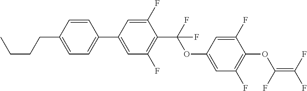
C1=C(CCCC)C=CC(C2=CC(F)=C(C(F)(OC3=CC(F)=C(OC(=C(F)F)F)C(F)=C3)F)C(F)=C2)=C1
